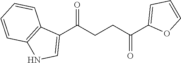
C1(C(CCC(C2=CC=CO2)=O)=O)=CNC2=C1C=CC=C2
